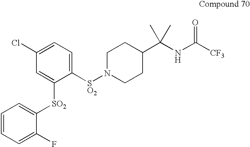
C1N([SO2]C2=CC=C(Cl)C=C2[SO2]C2=CC=CC=C2F)CCC(C(NC([CF3])=O)(C)C)C1
